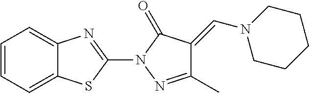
C1=CC=C2C(=C1)N=C(N1N=C(C)C(=CN3CCCCC3)C1=O)S2
